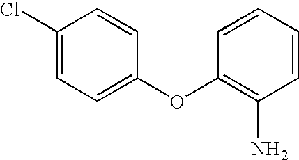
O(C1=CC=C(Cl)C=C1)C1=C(N)C=CC=C1
